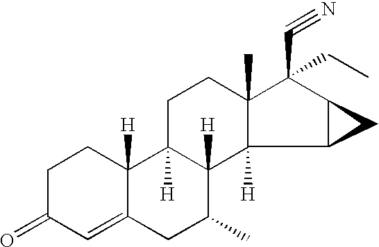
C1=C2C([H])(CCC1=O)C1([H])C([H])(C(C)C2)C2([H])C(C)(CC1)C(C#N)(CC)C1C2C1
